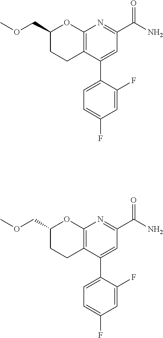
C1(COC)CCC2=C(O1)N=C(C(N)=O)C=C2C1=CC=C(F)C=C1F.C1(COC)CCC2=C(O1)N=C(C(N)=O)C=C2C1=CC=C(F)C=C1F
